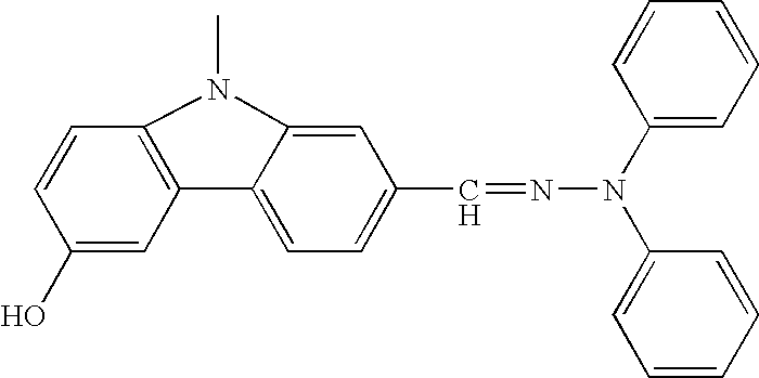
C1(O)=CC2=C(C=C1)N(C)C1=CC(C=NN(C3=CC=CC=C3)C3=CC=CC=C3)=CC=C21
